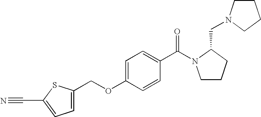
C1CCC(CN2CCCC2)N1C(C1=CC=C(OCC2=CC=C(C#N)S2)C=C1)=O
